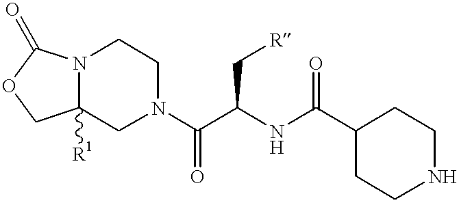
O1CC2([R1])N(C1=O)CCN(C(C(NC(C1CCNCC1)=O)C[R])=O)C2
